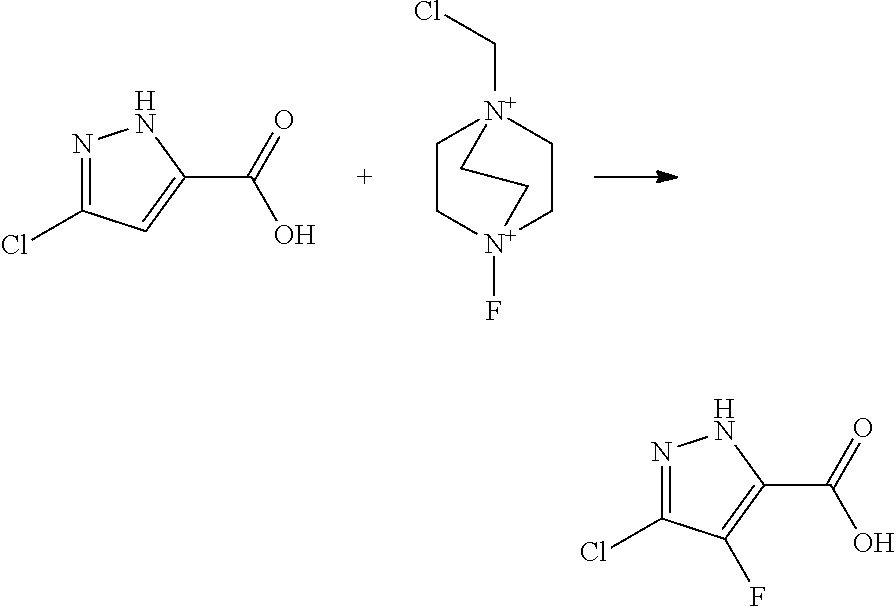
N1=C(Cl)C=C(C(=O)O)N1.C1C[N+]2(F)CC[N+]1(CCl)CC2.N1=C(Cl)C(F)=C(C(=O)O)N1
